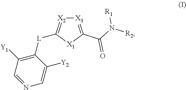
C1([Y1])=C([L]C2=[X2][X3]=C(C(N([R2])[R1])=O)[X1]2)C([Y2])=CN=C1
